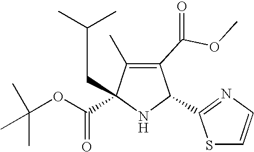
C1(C(OC)=O)=C(C)C(C(=O)OC(C)(C)C)(CC(C)C)NC1C1=NC=CS1
